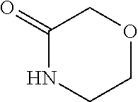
C1(=O)NCCOC1
